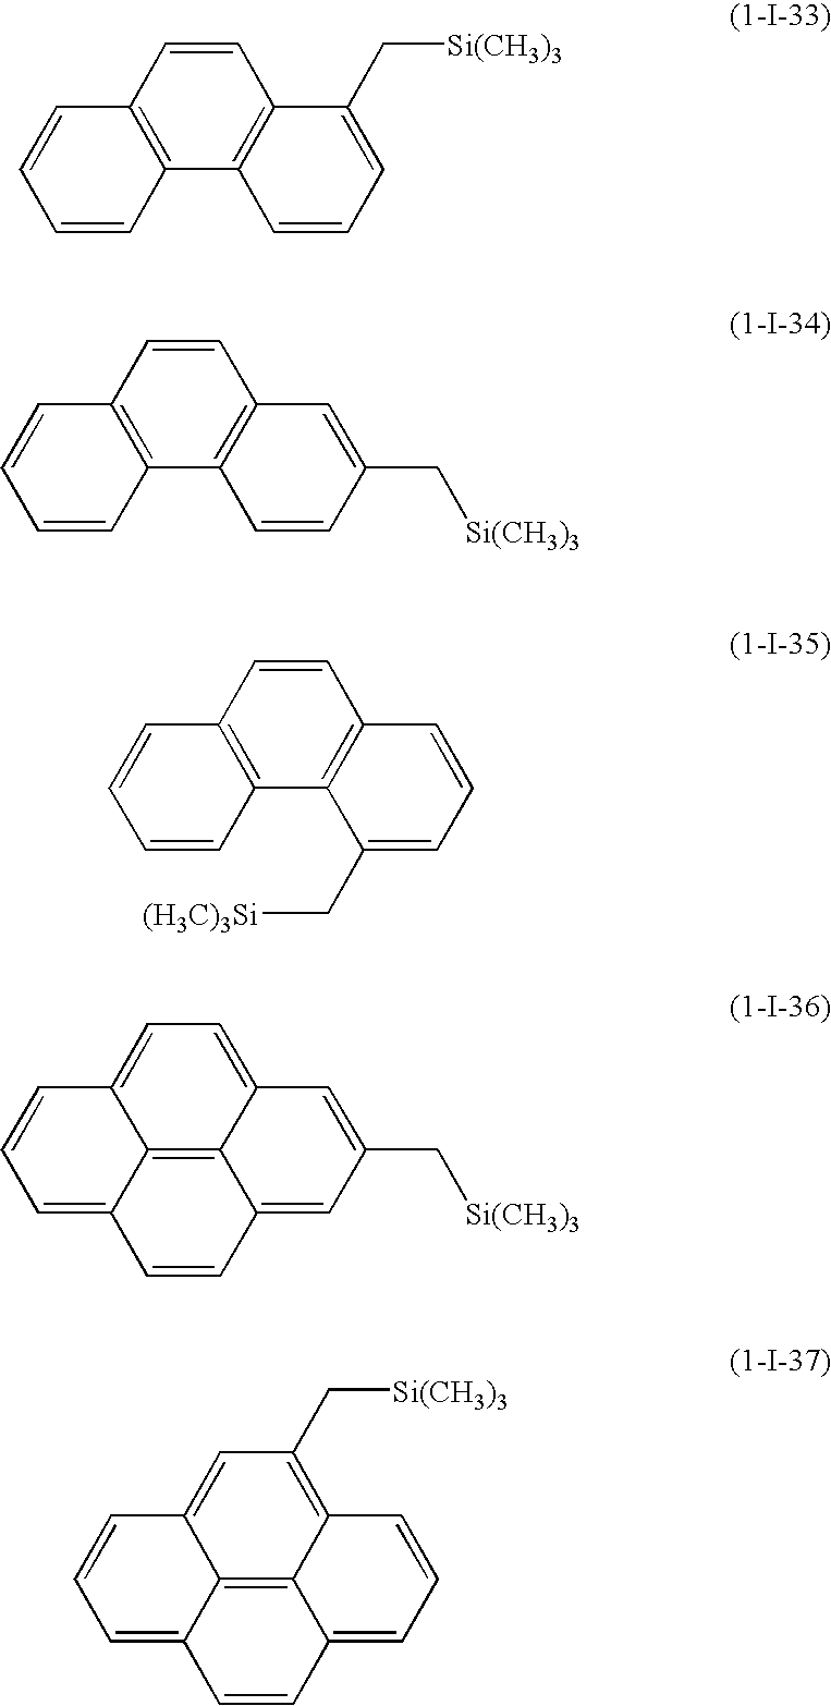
C12=C(C=CC3=C1C=CC=C3)C(C[Si(CH3)3])=CC=C2.C12=C(C=CC3=C1C=CC=C3)C=C(C[Si(CH3)3])C=C2.C12=C(C=CC3=C1C=CC=C3)C=CC=C2C[(H3C)3Si].C12=C3C4=CC=C1C=C(C[Si(CH3)3])C=C2C=CC3=CC=C4.C12=C3C4=CC(C[Si(CH3)3])=C1C=CC=C2C=CC3=CC=C4
